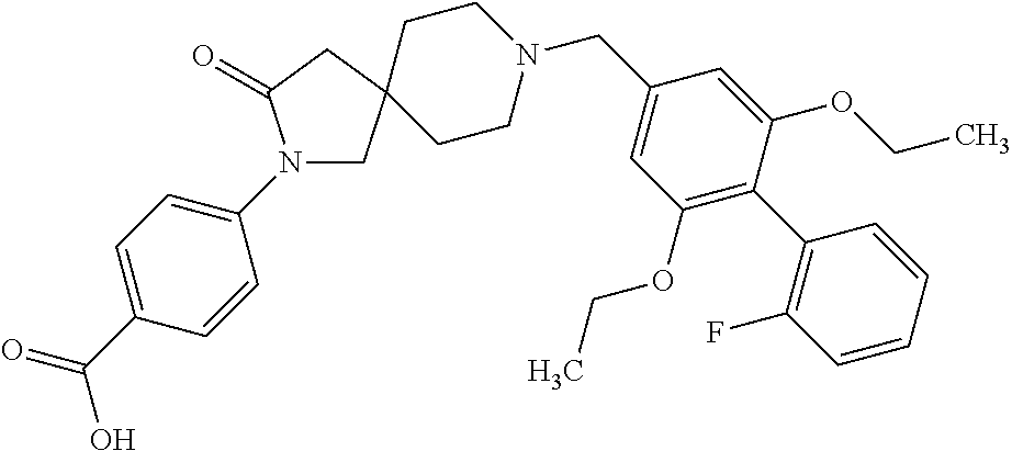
N1(C2=CC=C(C(=O)O)C=C2)CC2(CC1=O)CCN(CC1=CC(OCC)=C(C3=C(F)C=CC=C3)C(OCC)=C1)CC2
